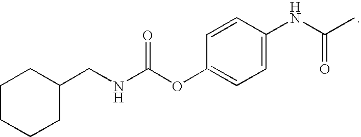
C1CCCC(CNC(OC2=CC=C(NC(C)=O)C=C2)=O)C1
